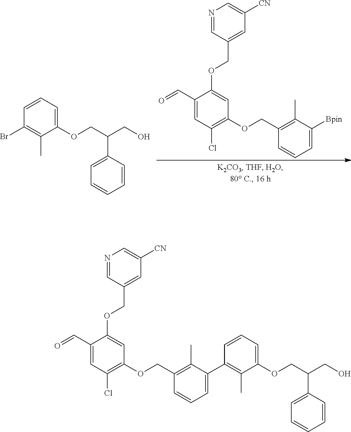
C1(C=O)=CC(Cl)=C(OCC2=C(C)C([Bpin])=CC=C2)C=C1OCC1=CC([CN])=CN=C1.C1=CC=C(OCC(CO)C2=CC=CC=C2)C(C)=C1Br.C1(C=O)=CC(Cl)=C(OCC2=C(C)C(C3=C(C)C(OCC(CO)C4=CC=CC=C4)=CC=C3)=CC=C2)C=C1OCC1=CC([CN])=CN=C1
